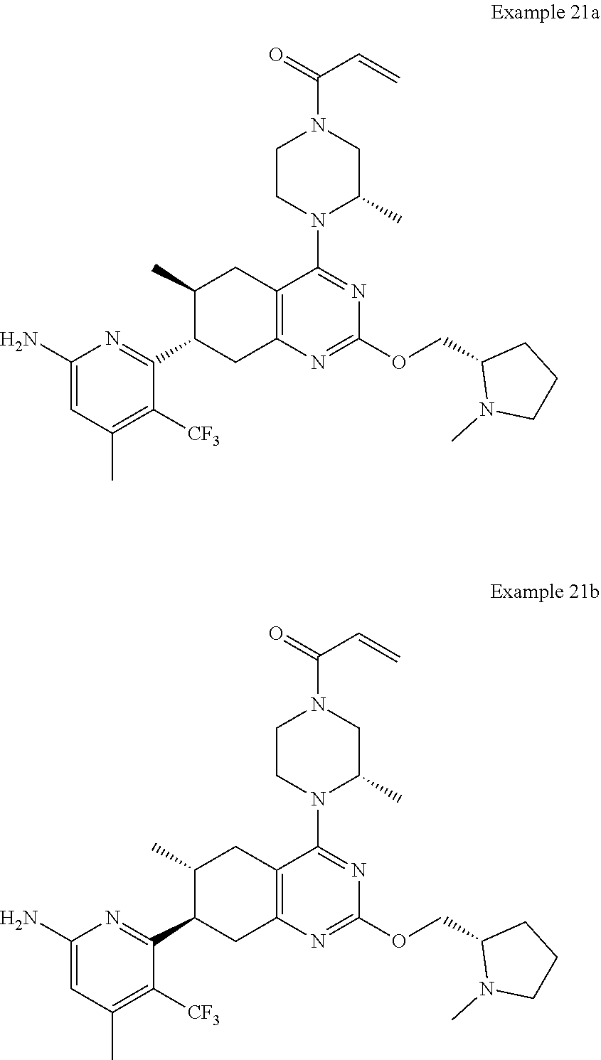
C1CN(C2=NC(OCC3N(C)CCC3)=NC3=C2CC(C)C(C2=NC(N)=CC(C)=C2[CF3])C3)C(C)CN1C(=O)C=C.C1CN(C2=NC(OCC3N(C)CCC3)=NC3=C2CC(C)C(C2=NC(N)=CC(C)=C2[CF3])C3)C(C)CN1C(=O)C=C
